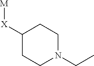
C1([X][M])CCN(CC)CC1
